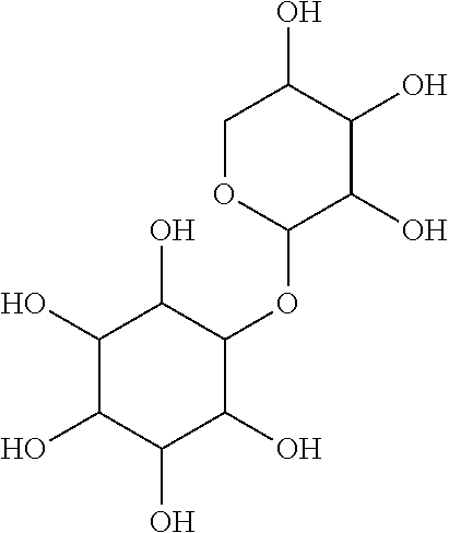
C1(O)C(O)C(O)C(O)C(OC2C(O)C(O)C(O)CO2)C1O
